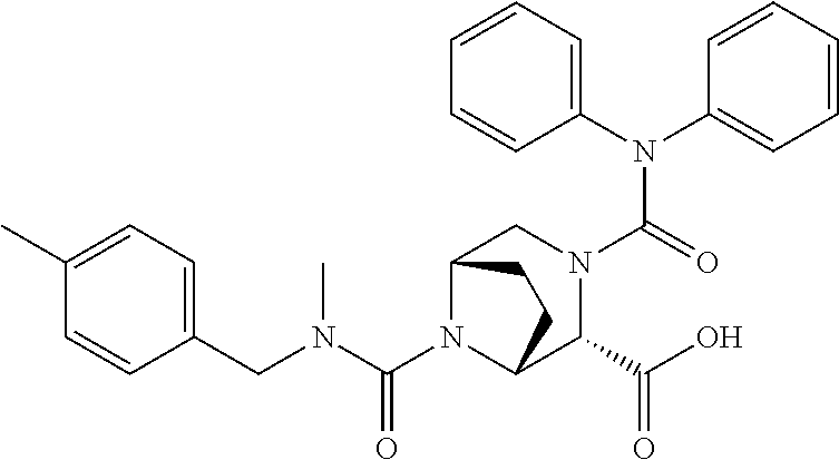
C(N1C2C(C(O)=O)N(C(N(C3=CC=CC=C3)C3=CC=CC=C3)=O)CC1CC2)(N(CC1=CC=C(C)C=C1)C)=O
